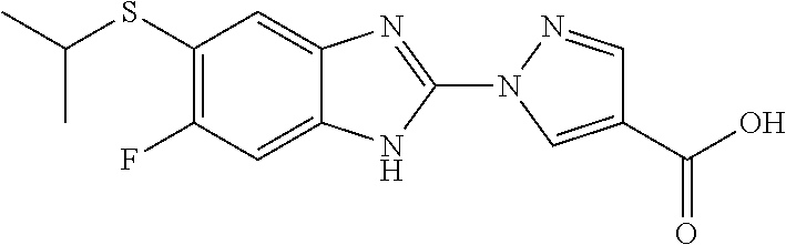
C1(SC(C)C)=C(F)C=C2C(=C1)N=C(N1C=C(C(=O)O)C=N1)N2
